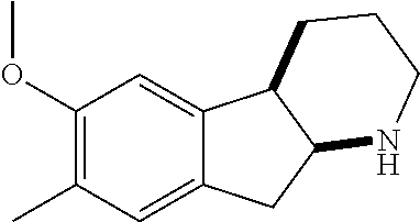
C1(OC)=C(C)C=C2C(=C1)C1C(C2)NCCC1
